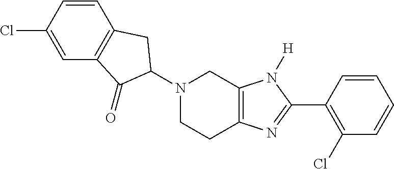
N1(C2C(=O)C3=C(C=CC(Cl)=C3)C2)CCC2=C(C1)N([H])C(C1=C(Cl)C=CC=C1)=N2
